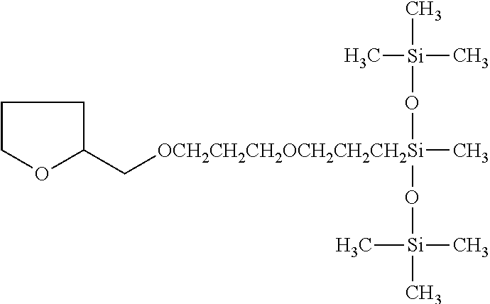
C1COC(C[OCH2CH2CH2OCH2CH2CH2Si](O[Si](C)(C)C)(O[Si](C)(C)C)C)C1
